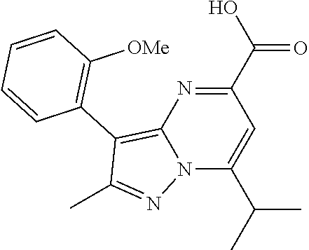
C12=C(C3=C([OMe])C=CC=C3)C(C)=NN1C(C(C)C)=CC(C(O)=O)=N2
